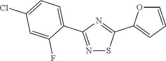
N1=C(C2=CC=C(Cl)C=C2F)N=C(C2=CC=CO2)S1
